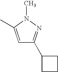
C1=C(C)N(C)N=C1C1CCC1
